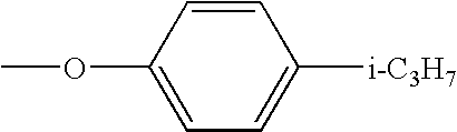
C1(OC)=CC=C([i-C3H7])C=C1
